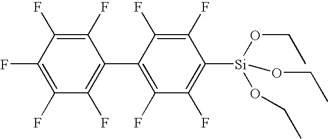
C1(F)=C(F)C(F)=C(C2=C(F)C(F)=C([Si](OCC)(OCC)OCC)C(F)=C2F)C(F)=C1F
